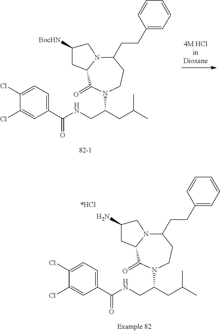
C(CC(C)C)(N1C(=O)C2N(C(CCC3=CC=CC=C3)CC1)CC([BocHN])C2)CNC(C1=CC=C(Cl)C(Cl)=C1)=O.C(CC(C)C)(N1C(=O)C2N(C(CCC3=CC=CC=C3)CC1)CC(N)C2)CNC(C1=CC=C(Cl)C(Cl)=C1)=O
